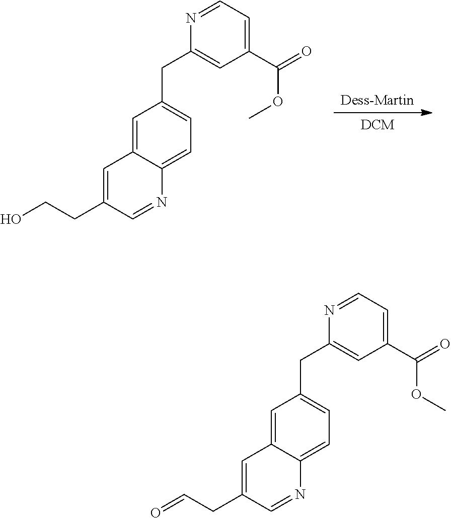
[Dess-Martin].[DCM].C(C1=CC(C(OC)=O)=CC=N1)C1=CC=C2C(=C1)C=C(CCO)C=N2.C(C1=CC(C(OC)=O)=CC=N1)C1=CC=C2C(=C1)C=C(CC=O)C=N2
